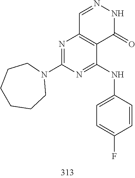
C1=NNC(=O)C2=C1N=C(N1CCCCCC1)N=C2NC1=CC=C(F)C=C1
